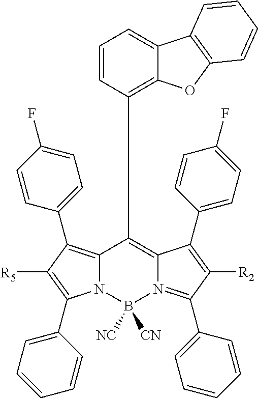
N12C(=C(C3=CC=C(F)C=C3)C([R5])=C1C1=CC=CC=C1)C(C1=C3C(=CC=C1)C1=C(O3)C=CC=C1)=C1N(=C(C3=CC=CC=C3)C([R2])=C1C1=CC=C(F)C=C1)B2([NC])[CN]
